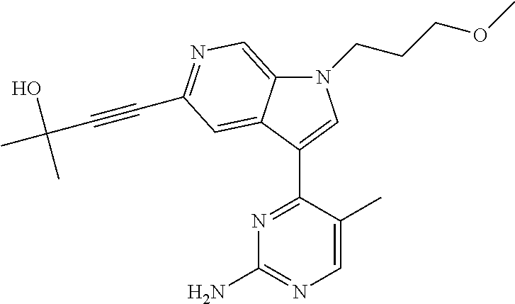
N1(CCCOC)C2=CN=C(C#CC(C)(O)C)C=C2C(C2=NC(N)=NC=C2C)=C1
